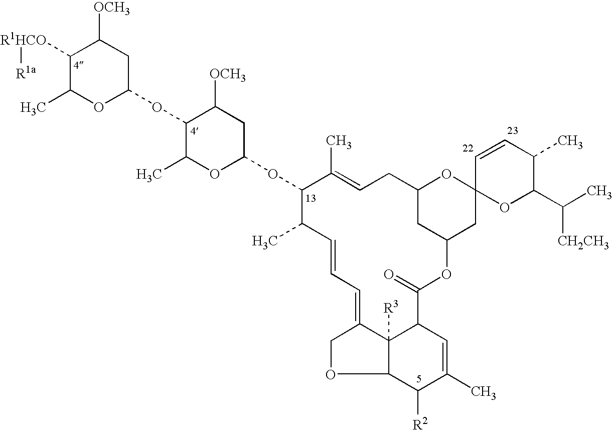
C1([R1HCO][R1a])C(C)OC(OC2C(C)OC(OC3C(C)C=CC=C4C5([R3])C(C(=O)OC6CC(CC=C3C)OC3(C6)OC(C(C)[CH2CH3])C(C)C=C3)C=C(C)C([R2])C5OC4)CC2[OCH3])CC1[OCH3]
